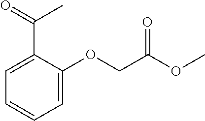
C1=CC=C(OCC(OC)=O)C(C(=O)C)=C1
